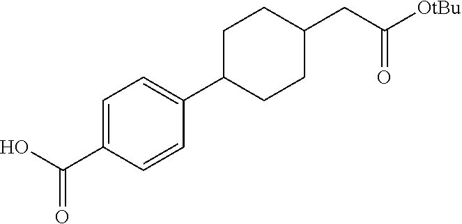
C1=C(C(O)=O)C=CC(C2CCC(CC([OtBu])=O)CC2)=C1
